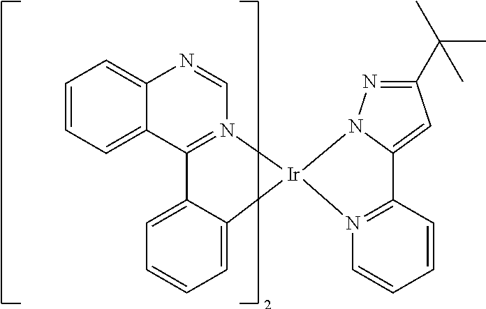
C1=NC2=CC=CC=C2C2=N1[Ir]1(C3=CC=CC=C23)N2=C(C3=CC(C(C)(C)C)=NN13)C=CC=C2
